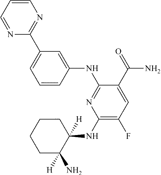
C1=CC(NC2=NC(NC3([H])C(N)([H])CCCC3)=C(F)C=C2C(=O)N)=CC(C2=NC=CC=N2)=C1
